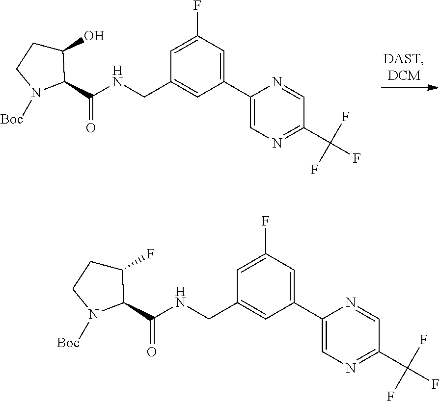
C1(F)CCN([Boc])C1C(NCC1=CC(C2=CN=C(C(F)(F)F)C=N2)=CC(F)=C1)=O.C1(O)CCN([Boc])C1C(NCC1=CC(C2=CN=C(C(F)(F)F)C=N2)=CC(F)=C1)=O
